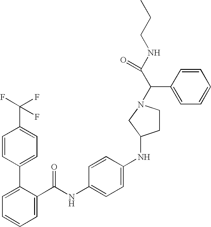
C1=C(C(NC2=CC=C(NC3CCN(C(C(NCCC)=O)C4=CC=CC=C4)C3)C=C2)=O)C(C2=CC=C(C(F)(F)F)C=C2)=CC=C1
